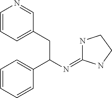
C1=CC=C(CC(N=C2NCCN2)C2=CC=CC=C2)C=N1
